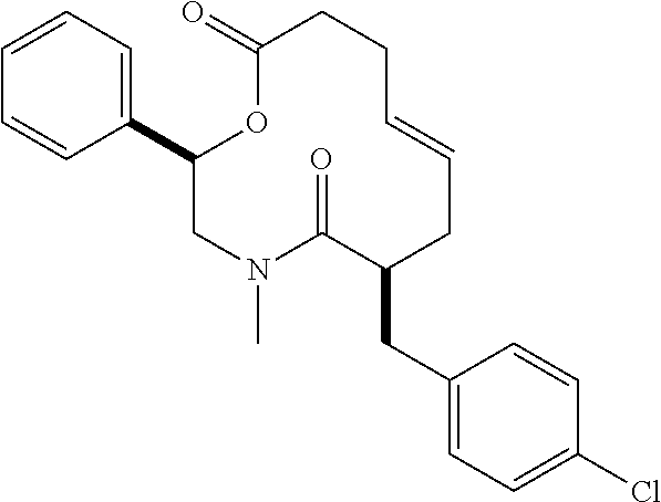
C1(C2=CC=CC=C2)CN(C)C(=O)C(CC2=CC=C(Cl)C=C2)CC=CCCC(=O)O1
